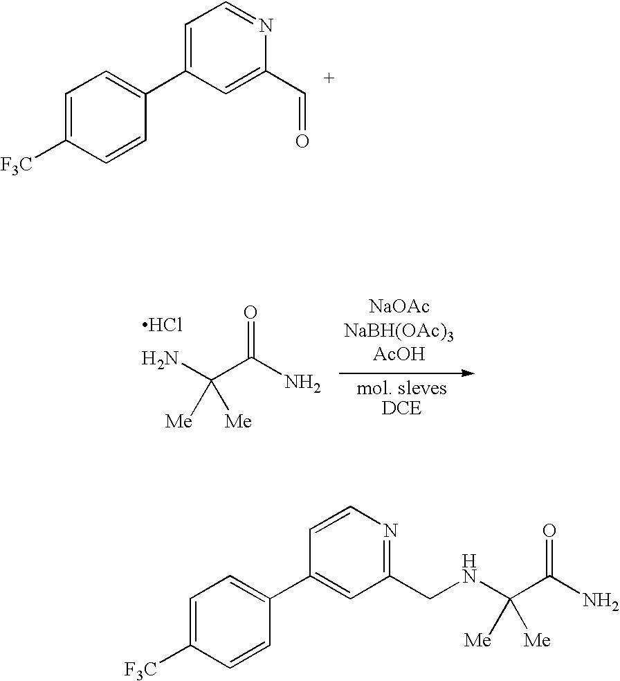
C1=C([F3C])C=CC(C2=CC=NC(C=O)=C2)=C1.NC(C(N)=O)([Me])[Me].Cl.C1=C([F3C])C=CC(C2=CC(CNC(C(N)=O)([Me])[Me])=NC=C2)=C1
